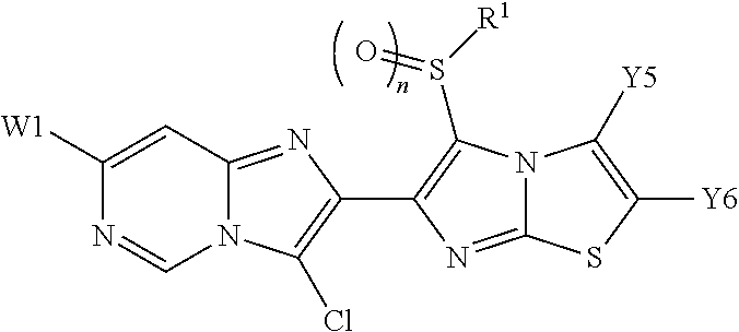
N12C(=NC(C3=C(S([R1])=O)N4C(=N3)SC([Y6])=C4[Y5])=C1Cl)C=C([W1])N=C2
